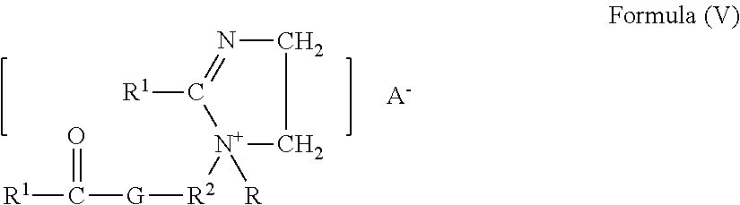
[R1]C(=O)[G][R2][N+]1([R])C([R1])=NCC1.[A-]
